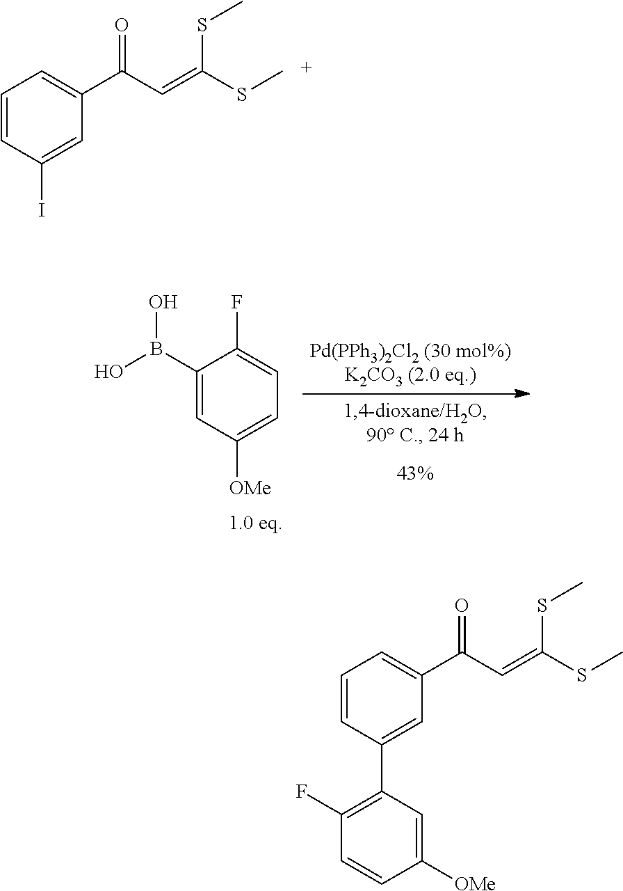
C1=CC(I)=CC(C(C=C(SC)SC)=O)=C1.C1(B(O)O)=CC([OMe])=CC=C1F.C1(F)=C(C2=CC(C(C=C(SC)SC)=O)=CC=C2)C=C([OMe])C=C1
